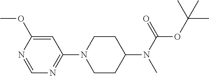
C1=NC(OC)=CC(N2CCC(N(C)C(OC(C)(C)C)=O)CC2)=N1
